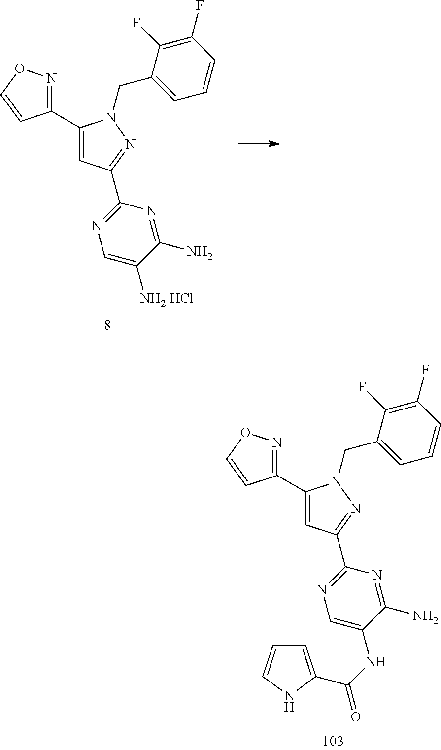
C1(C2=NOC=C2)=CC(C2=NC=C([NH2 HCl])C(N)=N2)=NN1CC1=CC=CC(F)=C1F.C1(C2=NOC=C2)=CC(C2=NC=C(NC(=O)C3=CC=CN3)C(N)=N2)=NN1CC1=CC=CC(F)=C1F
